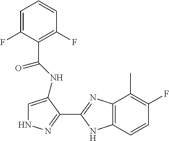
C1=C(F)C(C(NC2=CNN=C2C2=NC3=C(N2)C=CC(F)=C3C)=O)=C(F)C=C1
